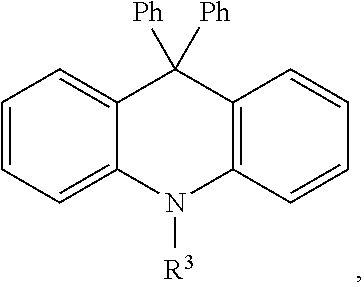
C1=CC=C2C(=C1)C([Ph])([Ph])C1=C(N2[R3])C=CC=C1
